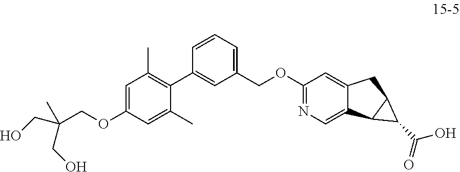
C1(OCC(CO)(CO)C)=CC(C)=C(C2=CC(COC3=NC=C4C(=C3)CC3C4C3C(=O)O)=CC=C2)C(C)=C1
